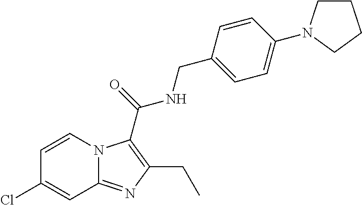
C1=CN2C(=NC(CC)=C2C(=O)NCC2=CC=C(N3CCCC3)C=C2)C=C1Cl
